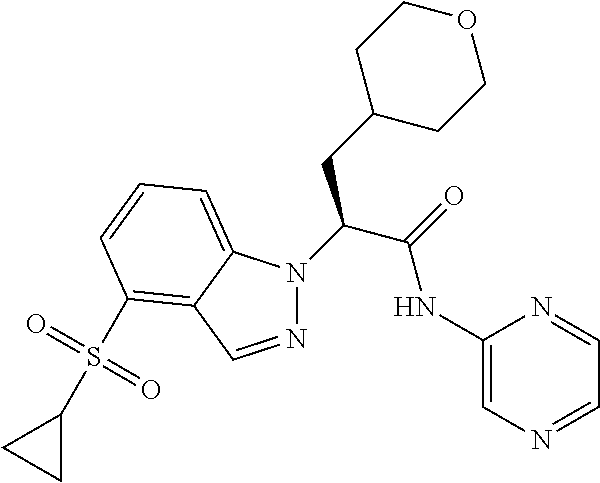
N1=CC2=C(S(C3CC3)(=O)=O)C=CC=C2N1C(C(NC1=CN=CC=N1)=O)CC1CCOCC1
